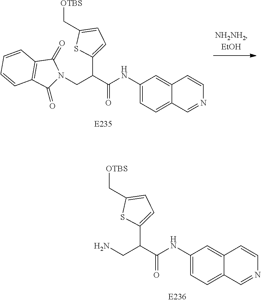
C(=O)(C(CN1C(=O)C2=C(C1=O)C=CC=C2)C1=CC=C(C[OTBS])S1)NC1=CC=C2C(=C1)C=CN=C2.C(=O)(C(CN)C1=CC=C(C[OTBS])S1)NC1=CC=C2C(=C1)C=CN=C2
